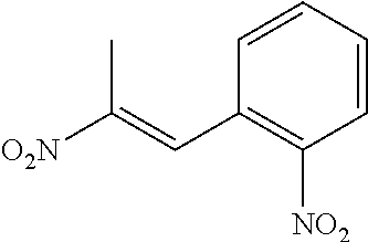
C1=CC=CC(C=C([O2N])C)=C1[NO2]
